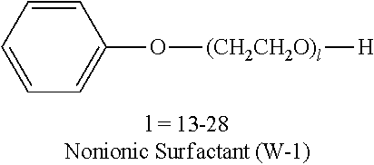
C1=CC=CC=C1O[(CH2CH2O)l][H]
